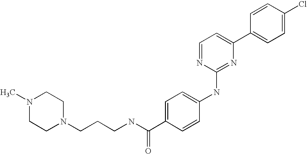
C1=CC(C2=CC=NC(NC3=CC=C(C(NCCCN4CCN(C)CC4)=O)C=C3)=N2)=CC=C1Cl
